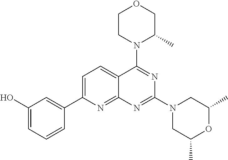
C1=C(C2=CC(O)=CC=C2)N=C2C(=C1)C(N1C(C)COCC1)=NC(N1CC(C)OC(C)C1)=N2
